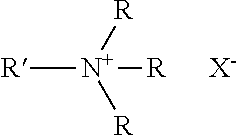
[N+]([R])([R])([R])[R].[X-]
